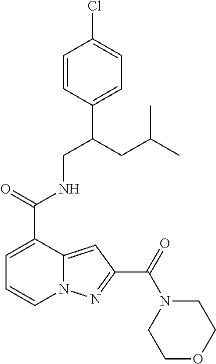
C1=CC(C(CNC(C2=CC=CN3C2=CC(C(=O)N2CCOCC2)=N3)=O)CC(C)C)=CC=C1Cl
